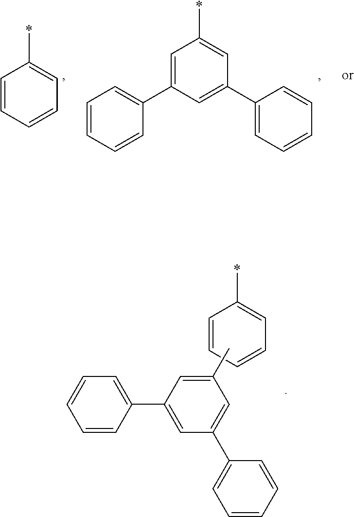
C1=CC=CC=C1*.C1=C(C2=CC=CC=C2)C=C(C2=CC=CC=C2)C=C1*.C1=CC=CC=C1*.CC1=CC(C2=CC=CC=C2)=CC(C2=CC=CC=C2)=C1
